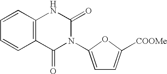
C1=CC2=C(C=C1)C(=O)N(C1=CC=C([COOMe])O1)C(=O)N2
